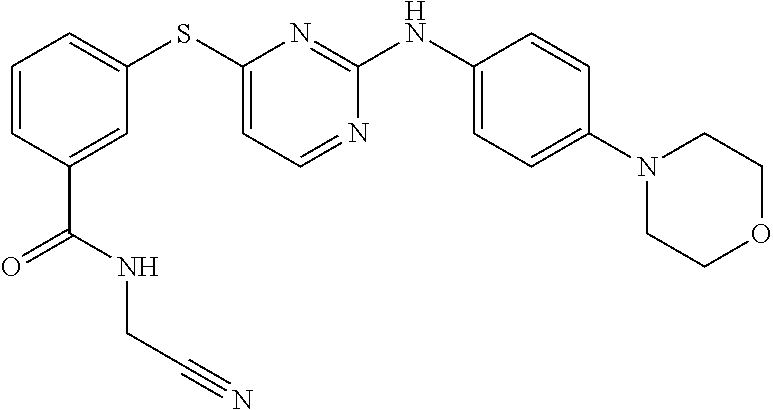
C1=CC(C(NCC#N)=O)=CC(SC2=CC=NC(NC3=CC=C(N4CCOCC4)C=C3)=N2)=C1
